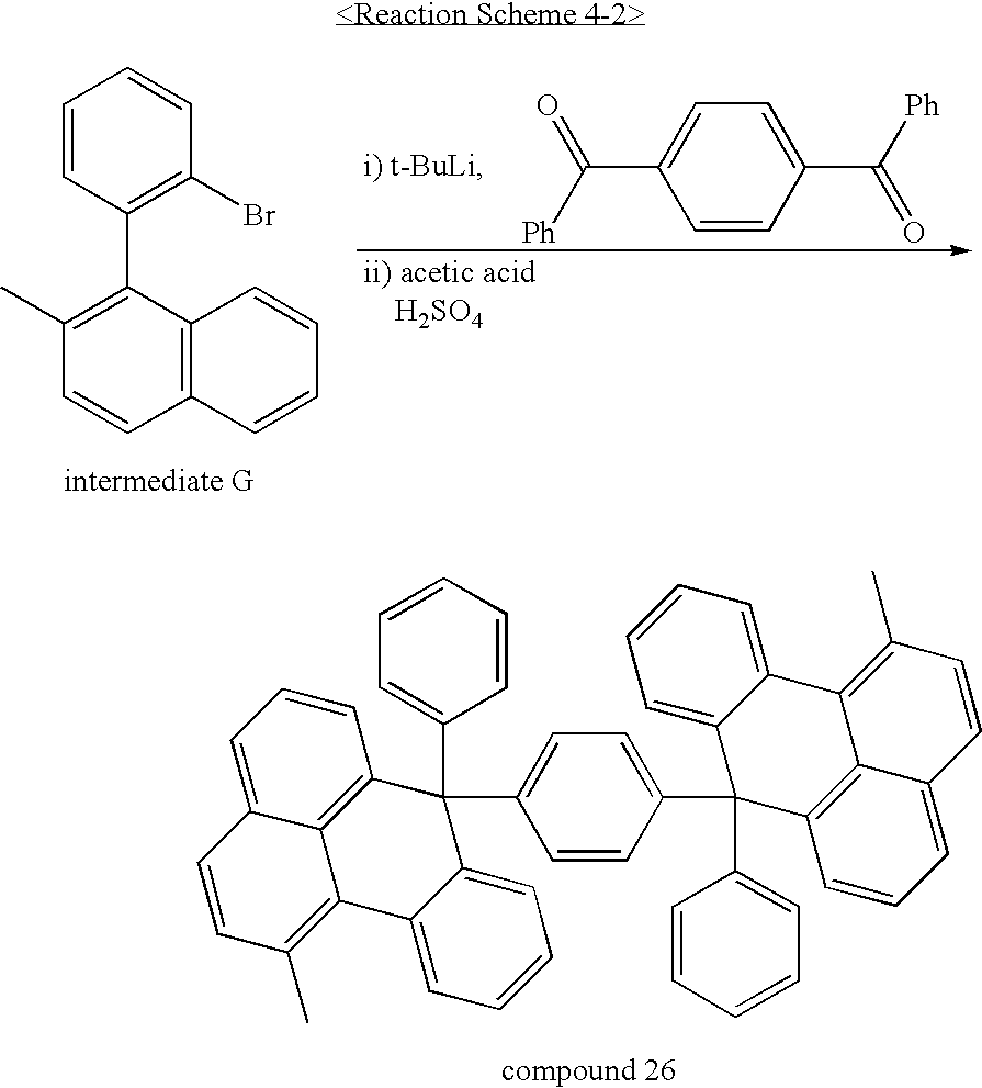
C1(C)=C(C2=C(Br)C=CC=C2)C2=C(C=C1)C=CC=C2.C1=CC(C([Ph])=O)=CC=C1C([Ph])=O.C1=CC(C2(C3=CC=CC=C3)C3=C4C(=C(C)C=CC4=CC=C3)C3=CC=CC=C23)=CC=C1C1(C2=CC=CC=C2)C2=C3C(=C(C)C=CC3=CC=C2)C2=CC=CC=C12
